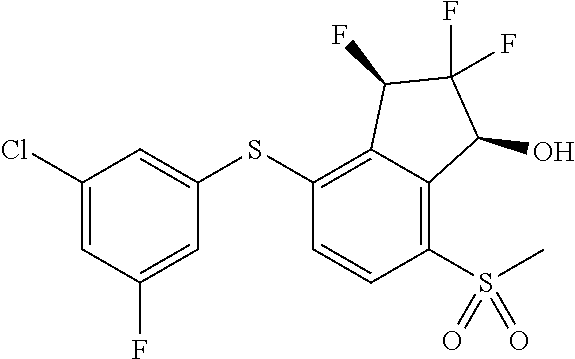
C1(Cl)=CC(F)=CC(SC2=C3C(=C(S(C)(=O)=O)C=C2)C(O)C(F)(F)C3F)=C1
